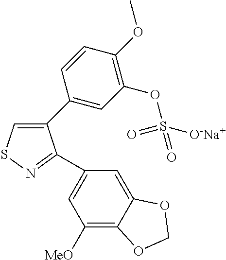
C1(C2=CC(OS(=O)(=O)[O-Na+])=C(OC)C=C2)=CSN=C1C1=CC([MeO])=C2C(=C1)OCO2
